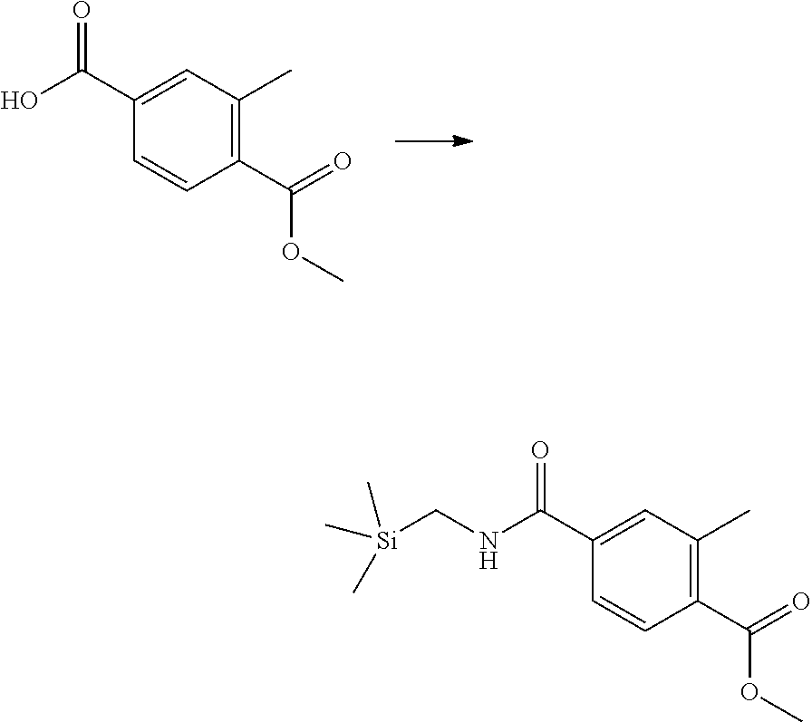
O=C(C1=CC(C)=C(C(=O)OC)C=C1)O.O=C(C1=CC(C)=C(C(=O)OC)C=C1)NC[Si](C)(C)C
